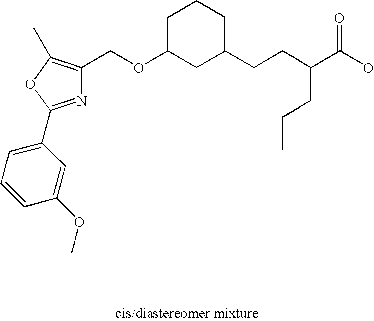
N1=C(C2=CC=CC(OC)=C2)OC(C)=C1COC1CC(CCC(C(O)=O)CCC)CCC1
